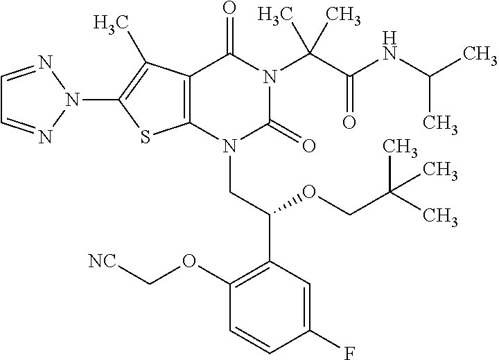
C1=NN(C2=C(C)C3=C(S2)N(CC(C2=C(OC[NC])C=CC(F)=C2)OCC(C)(C)C)C(=O)N(C(C(=O)NC(C)C)(C)C)C3=O)N=C1
